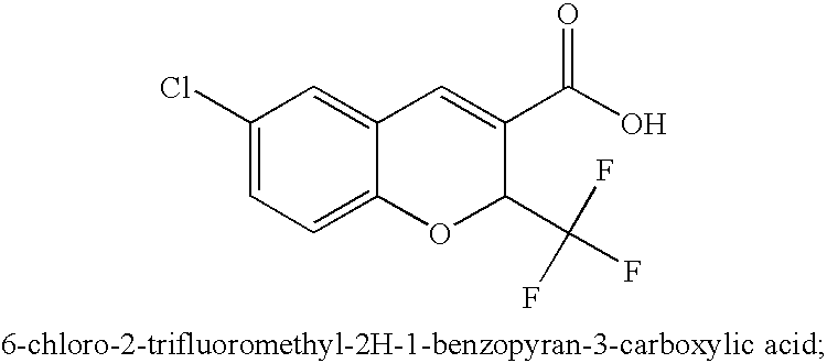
C1(Cl)=CC=C2C(=C1)C=C(C(O)=O)C(C(F)(F)F)O2
